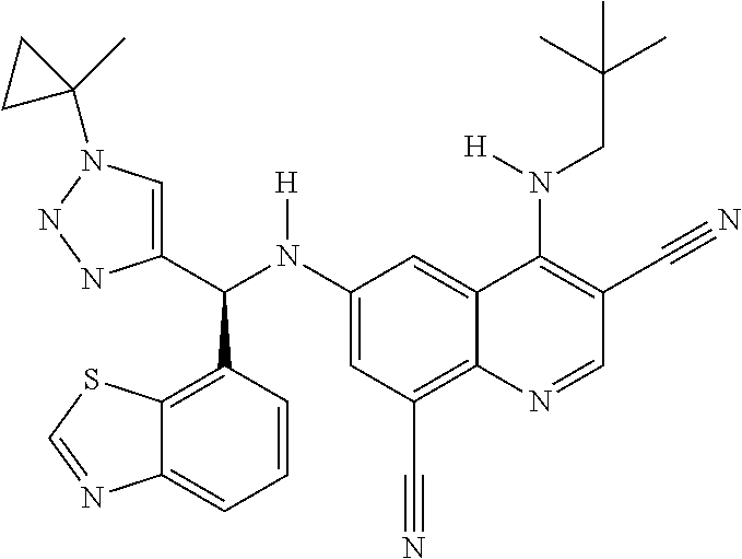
C1(N(C(C2=CN(C3(C)CC3)NN2)C2=C3C(=CC=C2)N=CS3)[H])=CC(C#N)=C2C(=C1)C(N(CC(C)(C)C)[H])=C(C#N)C=N2
